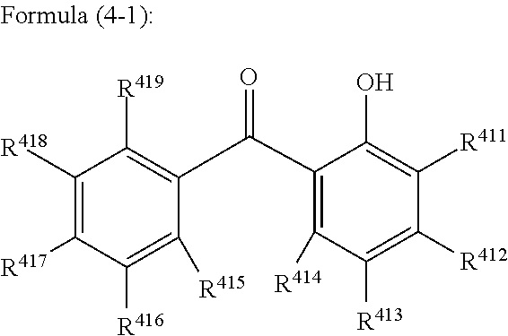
C1([R418])=C([R417])C([R416])=C([R415])C(C(C2=C([R414])C([R413])=C([R412])C([R411])=C2O)=O)=C1[R419]
